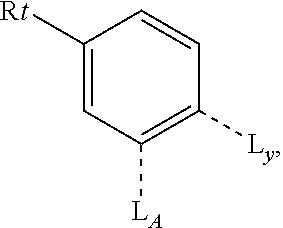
C1=CC([Ly])=C([LA])C=C1[Rt]
